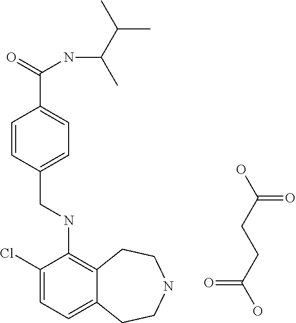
C12=CC=C(Cl)C(NCC3=CC=C(C(=O)NC(C(C)C)C)C=C3)=C1CCNCC2.OC(=O)CCC(=O)O
